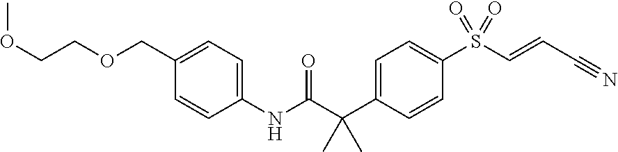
C1=CC(NC(C(C2=CC=C(S(C=CC#N)(=O)=O)C=C2)(C)C)=O)=CC=C1COCCOC
